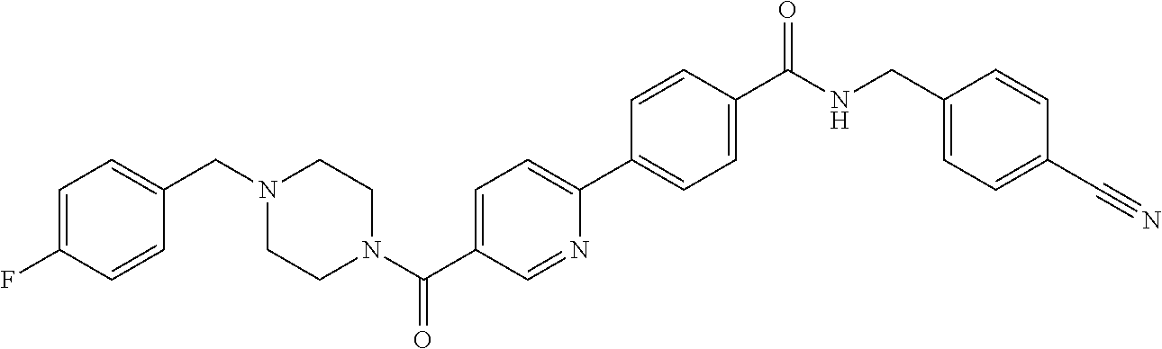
C1=C(F)C=CC(CN2CCN(C(C3=CC=C(C4=CC=C(C(NCC5=CC=C(C#N)C=C5)=O)C=C4)N=C3)=O)CC2)=C1
